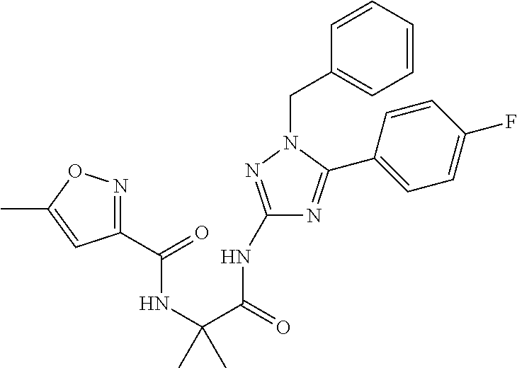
C1(NC(=O)C(NC(=O)C2=NOC(C)=C2)(C)C)=NN(CC2=CC=CC=C2)C(C2=CC=C(F)C=C2)=N1
